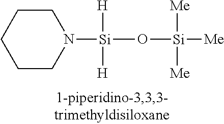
[Si](O[Si]([Me])([Me])[Me])([H])([H])N1CCCCC1
